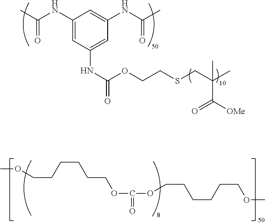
C1(NC(C)=O)=CC(NC(OCCSCC(C)(C([OMe])=O)C)=O)=CC(NC(C)=O)=C1.C(CCCOC(OCCCCCCOC)=O)CCOC
